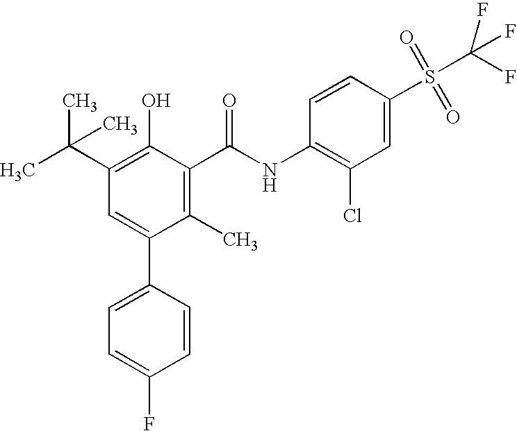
C1(C)=C(C(NC2=C(Cl)C=C(S(C(F)(F)F)(=O)=O)C=C2)=O)C(O)=C(C(C)(C)C)C=C1C1=CC=C(F)C=C1
